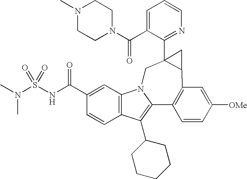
C1=C(C(N2CCN(C)CC2)=O)C(C23C(C4=C(C5=C(C6CCCCC6)C6=C(C=C(C(NS(N(C)C)(=O)=O)=O)C=C6)N5C2)C=CC([OMe])=C4)C3)=NC=C1
